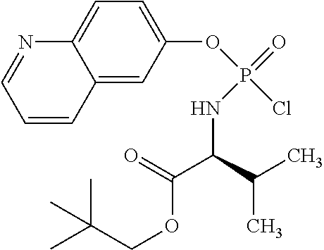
C12=CC(OP(NC(C(=O)OCC(C)(C)C)C(C)C)(=O)Cl)=CC=C1N=CC=C2
